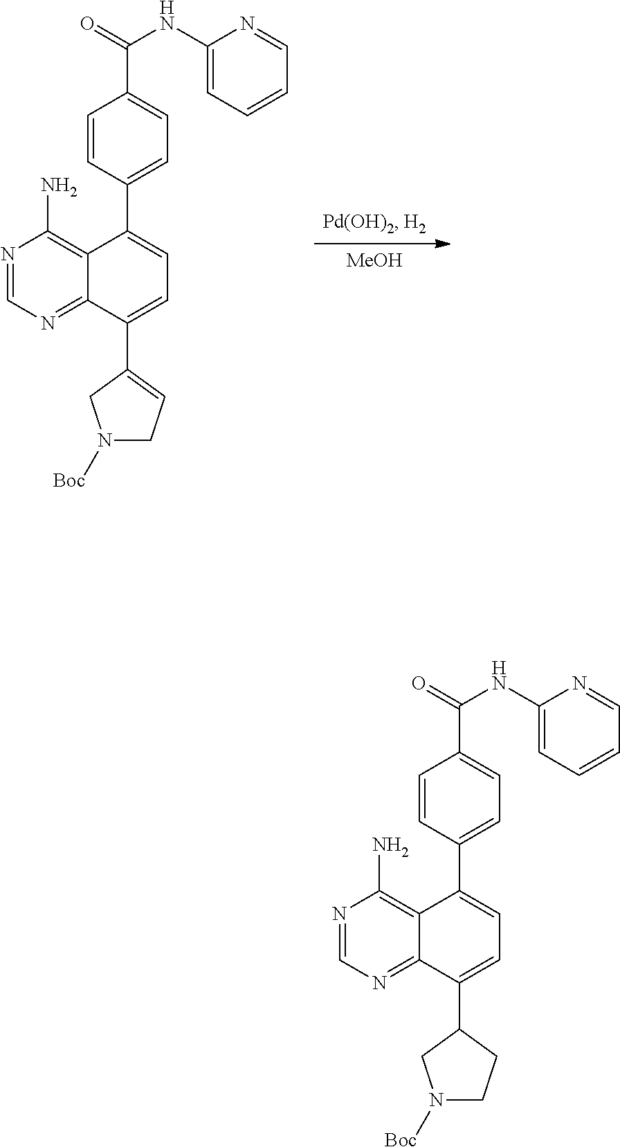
[MeOH].N1=CN=C2C(=C1N)C(C1=CC=C(C(=O)NC3=CC=CC=N3)C=C1)=CC=C2C1=CCN([Boc])C1.N1=CN=C2C(=C1N)C(C1=CC=C(C(=O)NC3=CC=CC=N3)C=C1)=CC=C2C1CN([Boc])CC1
